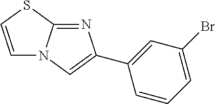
C1(C2=CN3C(=N2)SC=C3)=CC(Br)=CC=C1
